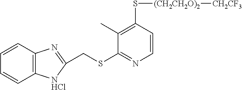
C12=C(C=CC=C1)N=C(CSC1=NC=CC(S[(CH2CH2O)2][CH2CF3])=C1C)[NHCl]2
